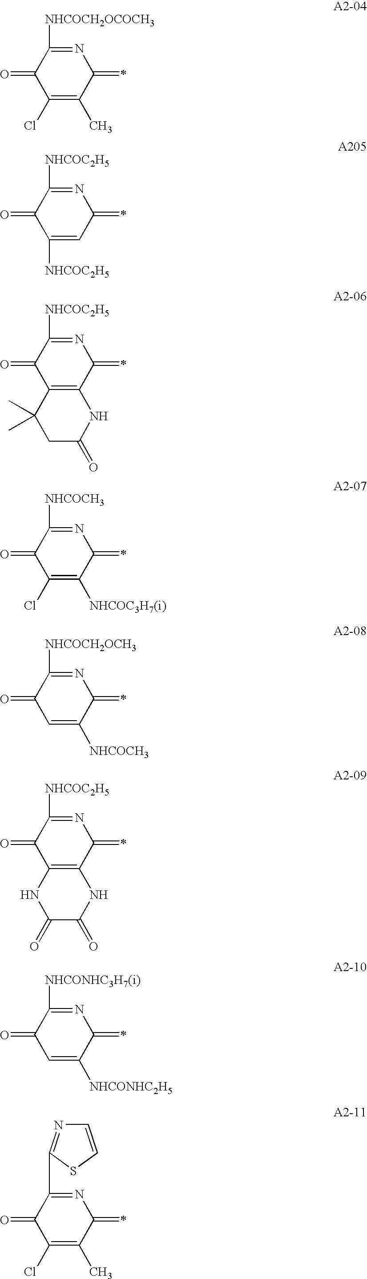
N1=C([NHCOCH2OCOCH3])C(=O)C(Cl)=C(C)C1=C.N1=C([NHCOC2H5])C(=O)C([NHCOC2H5])=CC1=C.N1=C([NHCOC2H5])C(=O)C2=C(C1=C)NC(=O)CC2(C)C.N1=C([NHCOCH3])C(=O)C(Cl)=C([NHCOC3H7(i)])C1=C.N1=C([NHCOCH2OCH3])C(=O)C=C([NHCOCH3])C1=C.N1=C([NHCOC2H5])C(=O)C2=C(C1=C)NC(=O)C(=O)N2.N1=C([NHCONHC3H7(i)])C(=O)C=C([NHCONHC2H5])C1=C.N1=C(C2=NC=CS2)C(=O)C(Cl)=C(C)C1=C
